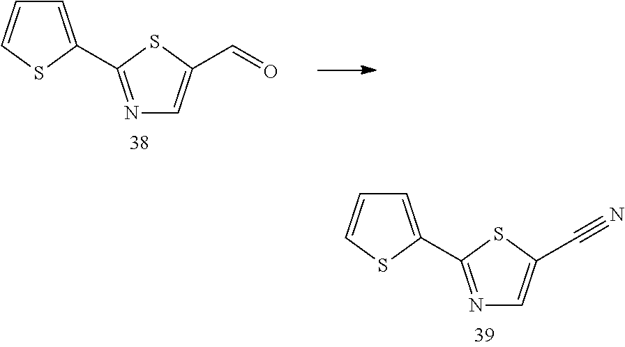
C1=C(C2=NC=C(C#N)S2)SC=C1.C1=C(C2=NC=C(C=O)S2)SC=C1
